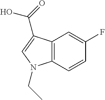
C12=C(C=CC(F)=C1)N(CC)C=C2C(O)=O
